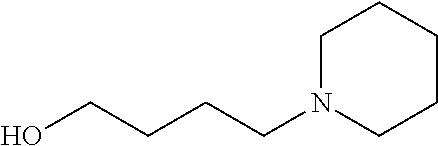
OCCCCN1CCCCC1
